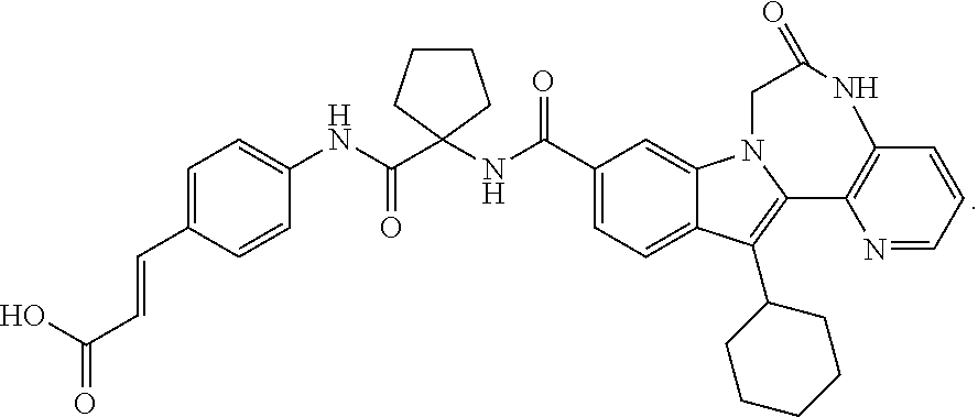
OC(C=CC1=CC=C(NC(C2(NC(C3=CC=C4C(=C3)N3C(=C4C4CCCCC4)C4=C(C=CC=N4)NC(=O)C3)=O)CCCC2)=O)C=C1)=O
